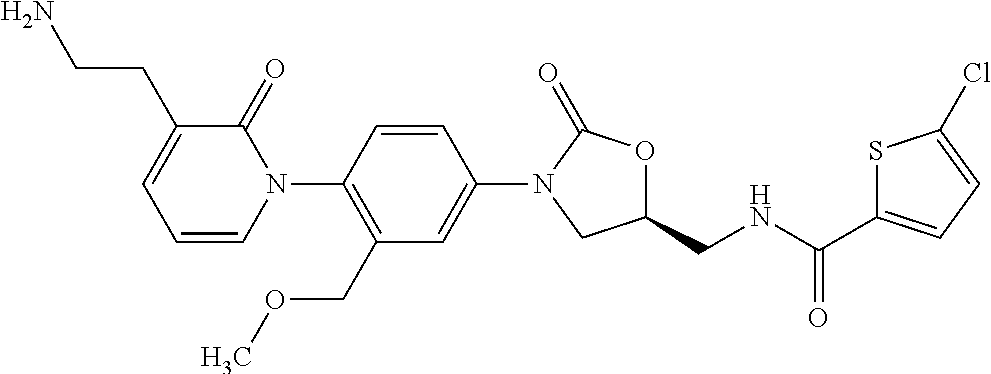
C1=C(N2CC(CNC(C3=CC=C(Cl)S3)=O)OC2=O)C=CC(N2C(=O)C(CCN)=CC=C2)=C1COC
